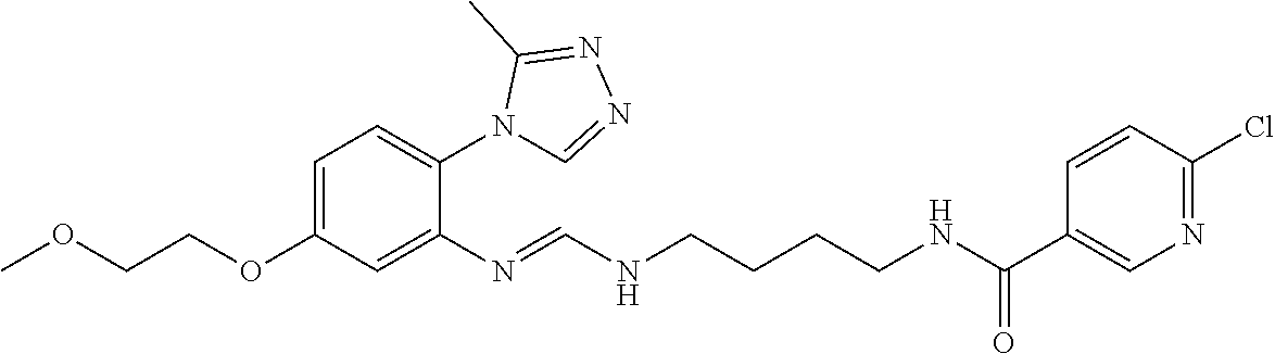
C1=C(OCCOC)C=C(N=CNCCCCNC(C2=CN=C(Cl)C=C2)=O)C(N2C=NN=C2C)=C1
